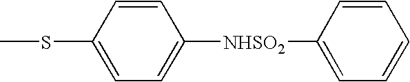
C1=CC(SC)=CC=C1[NHSO2]C1=CC=CC=C1
